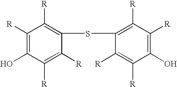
C1([R])=C(O)C([R])=C([R])C(SC2=C([R])C([R])=C(O)C([R])=C2[R])=C1[R]
